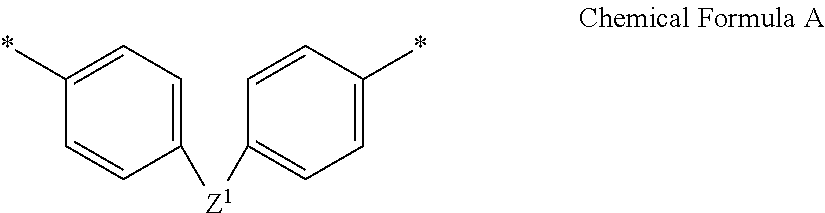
C1(*)=CC=C([Z1]C2=CC=C(*)C=C2)C=C1
